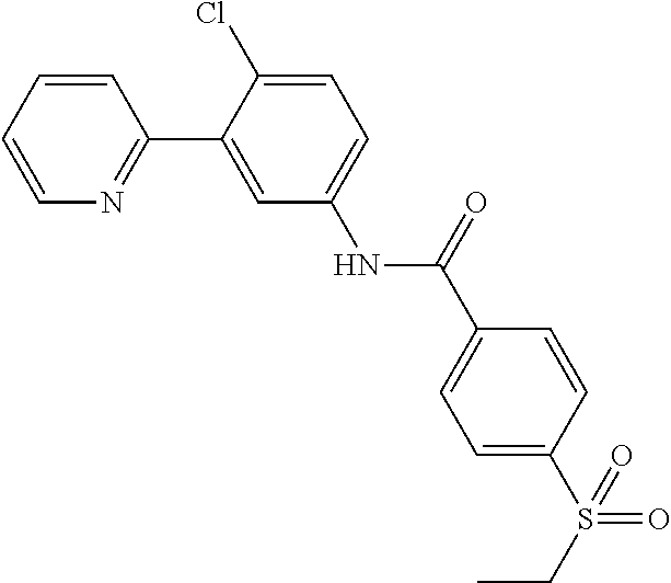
C1=CN=C(C2=CC(NC(C3=CC=C(S(CC)(=O)=O)C=C3)=O)=CC=C2Cl)C=C1
